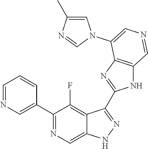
C1(C2=CN=CC=C2)=NC=C2C(=C1F)C(C1=NC3=C(N1)C=NC=C3N1C=C(C)N=C1)=NN2
